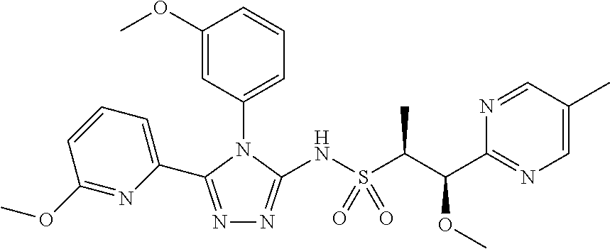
N1=C(C2=CC=CC(OC)=N2)N(C2=CC=CC(OC)=C2)C(NS(C(C(C2=NC=C(C)C=N2)OC)C)(=O)=O)=N1
